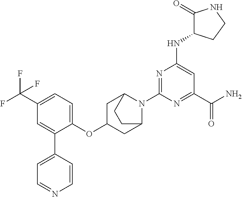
C1C(OC2=CC=C(C(F)(F)F)C=C2C2=CC=NC=C2)CC2N(C3=NC(NC4C(=O)NCC4)=CC(C(N)=O)=N3)C1CC2
